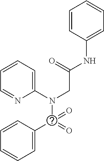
C1=CC(NC(=O)CN(C2=CC=CC=N2)C(C2=CC=CC=C2)(=O)=O)=CC=C1
